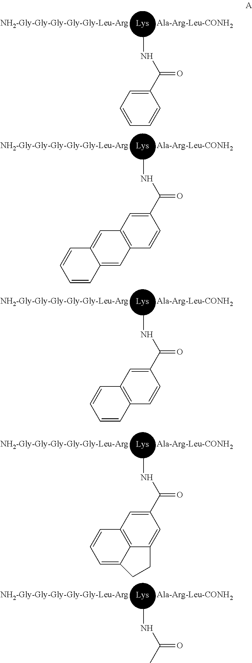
CNC(C1=CC=CC=C1)=O.CNC(C1=CC2=C(C=C1)C=C1C(=C2)C=CC=C1)=O.CNC(C1=CC2=C(C=C1)C=CC=C2)=O.CNC(C1=CC2=C3C(=C1)CCC3=CC=C2)=O.CNC(C)=O
